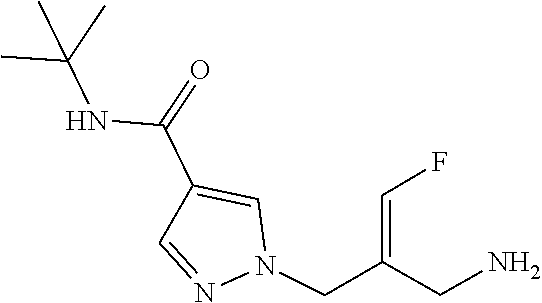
C1=NN(CC(CN)=CF)C=C1C(=O)NC(C)(C)C
